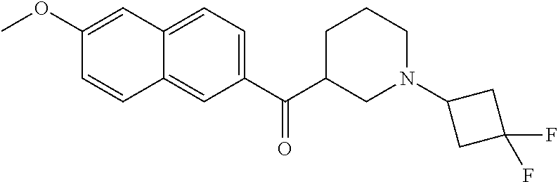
C1(OC)=CC2=CC=C(C(C3CN(C4CC(F)(F)C4)CCC3)=O)C=C2C=C1
